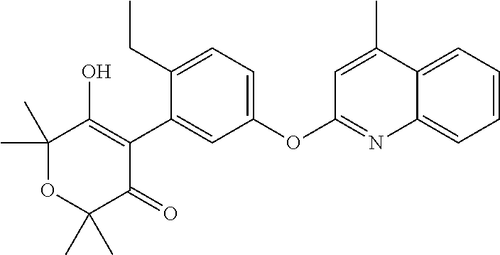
C1(C)(C)OC(C)(C)C(=O)C(C2=CC(OC3=NC4=CC=CC=C4C(C)=C3)=CC=C2CC)=C1O
